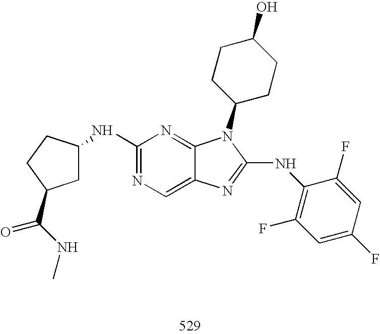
C1(NC2CC(C(NC)=O)CC2)=NC=C2C(=N1)N(C1CCC(O)CC1)C(NC1=C(F)C=C(F)C=C1F)=N2
